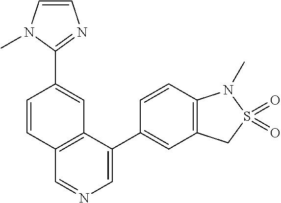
C1(C2=CC3=C(C=C2)N(C)S(=O)(=O)C3)=CN=CC2=C1C=C(C1=NC=CN1C)C=C2
